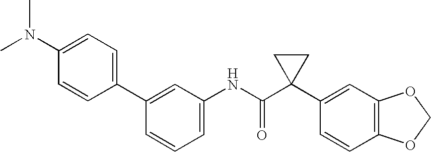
C1(C2=CC=C(N(C)C)C=C2)=CC(NC(C2(C3=CC4=C(C=C3)OCO4)CC2)=O)=CC=C1
